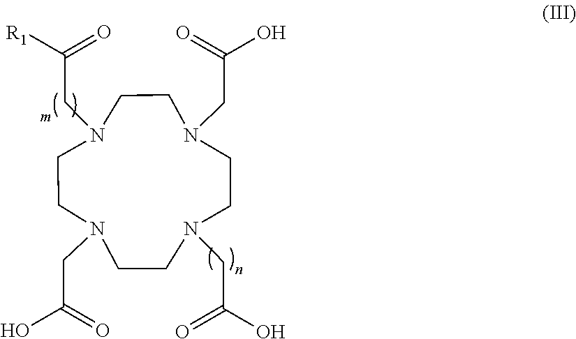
N1(CC(O)=O)CCN(CC([R1])=O)CCN(CC(=O)O)CCN(CC(O)=O)CC1
